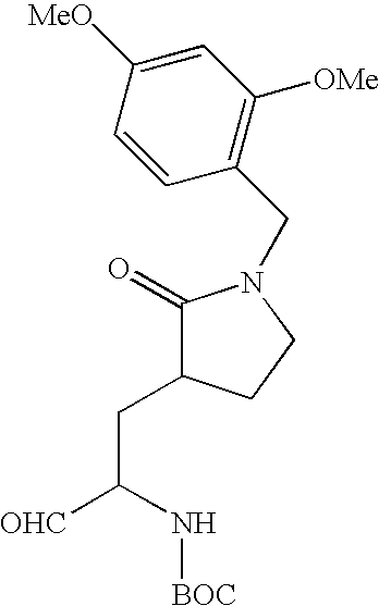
C1(=O)C(CC(N[BOC])[OHC])CCN1CC1=C([OMe])C=C([MeO])C=C1
